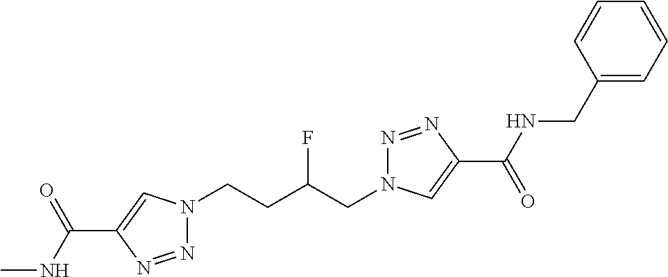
N1(CCC(CN2N=NC(C(=O)NCC3=CC=CC=C3)=C2)F)N=NC(C(NC)=O)=C1
